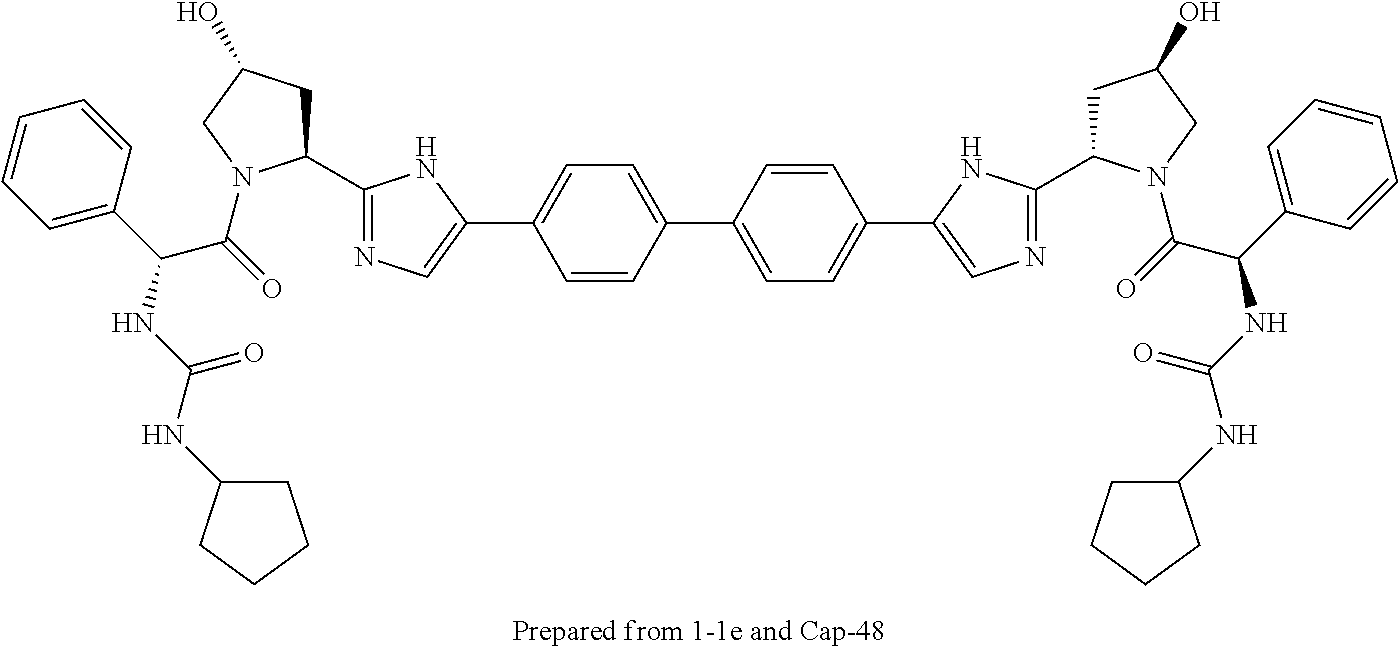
C1(C2CC(O)CN2C(=O)C(C2=CC=CC=C2)NC(NC2CCCC2)=O)=NC=C(C2=CC=C(C3=CC=C(C4=CN=C(C5CC(O)CN5C(=O)C(C5=CC=CC=C5)NC(=O)NC5CCCC5)N4)C=C3)C=C2)N1
